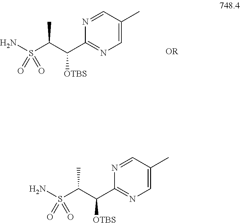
C1=C(C)C=NC(C(C(S(N)(=O)=O)C)[OTBS])=N1.C1=C(C)C=NC(C(C(S(N)(=O)=O)C)[OTBS])=N1
